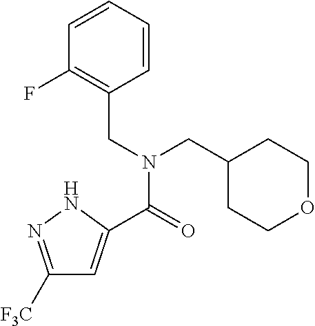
C1([F3C])=NNC(C(=O)N(CC2=C(F)C=CC=C2)CC2CCOCC2)=C1
